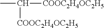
CC([COOC2H4OC2H5])[COOC2H4OC2H5]
